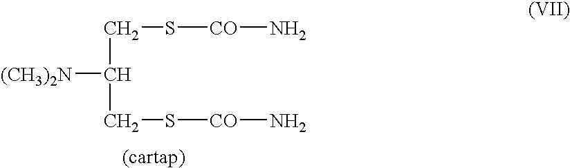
[(CH3)2N]C(CS[CO]N)CS[CO]N
